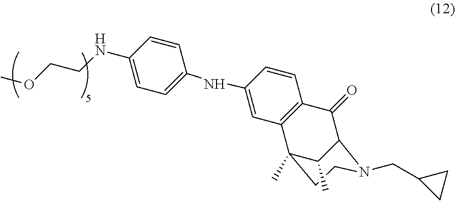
N(C1=CC2=C(C=C1)C(=O)C1N(CC3CC3)CCC2(C)C1C)C1=CC=C(NCCOC)C=C1
